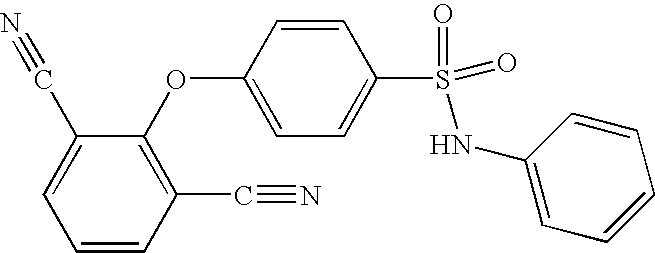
C1=CC(C#N)=C(OC2=CC=C(S(NC3=CC=CC=C3)(=O)=O)C=C2)C(C#N)=C1
